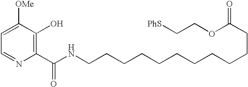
C1=C([OMe])C(O)=C(C(NCCCCCCCCCCCC(=O)OCC[PhS])=O)N=C1
